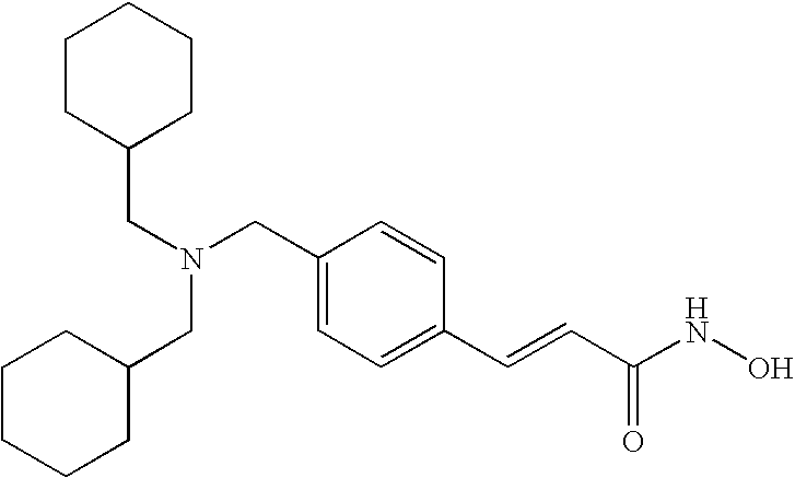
C1(CN(CC2CCCCC2)CC2=CC=C(C=CC(NO)=O)C=C2)CCCCC1
